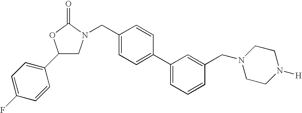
C1(C2=CC=C(F)C=C2)CN(CC2=CC=C(C3=CC=CC(CN4CCN([H])CC4)=C3)C=C2)C(=O)O1
